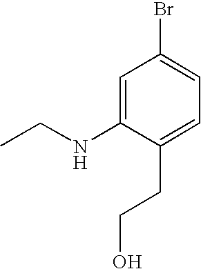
C1=C(NCC)C(CCO)=CC=C1Br
